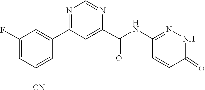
C1=C([CN])C=C(F)C=C1C1=NC=NC(C(NC2=NNC(=O)C=C2)=O)=C1
